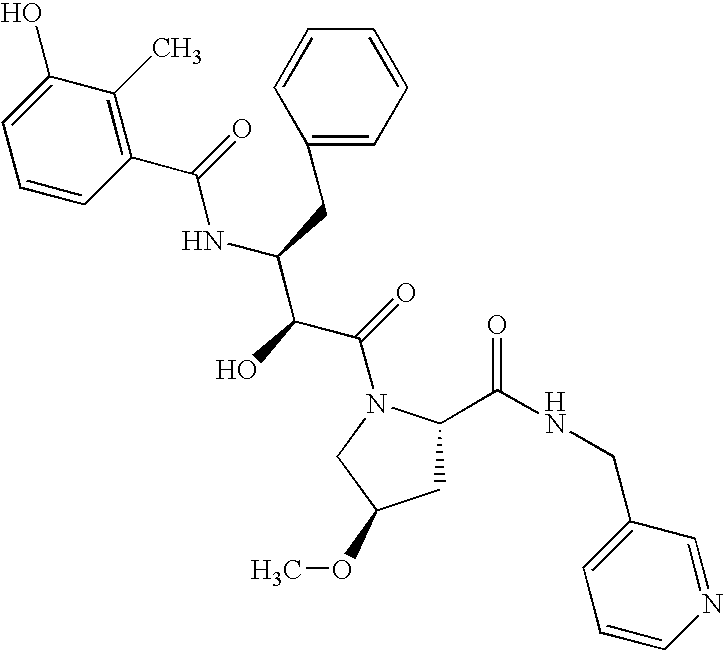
C1C(C(NCC2=CC=CN=C2)=O)N(C(=O)C(C(NC(=O)C2=C(C)C(O)=CC=C2)CC2=CC=CC=C2)O)CC1OC
